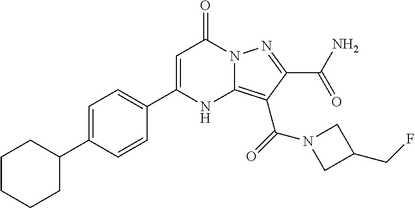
C1=C(C2CCCCC2)C=CC(C2=CC(=O)N3C(=C(C(=O)N4CC(CF)C4)C(C(N)=O)=N3)N2)=C1
